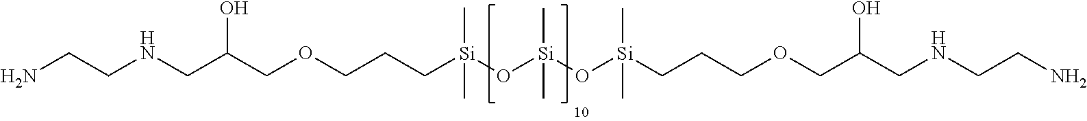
NCCNCC(COCCC[Si](O[Si](O[Si](CCCOCC(CNCCN)O)(C)C)(C)C)(C)C)O
